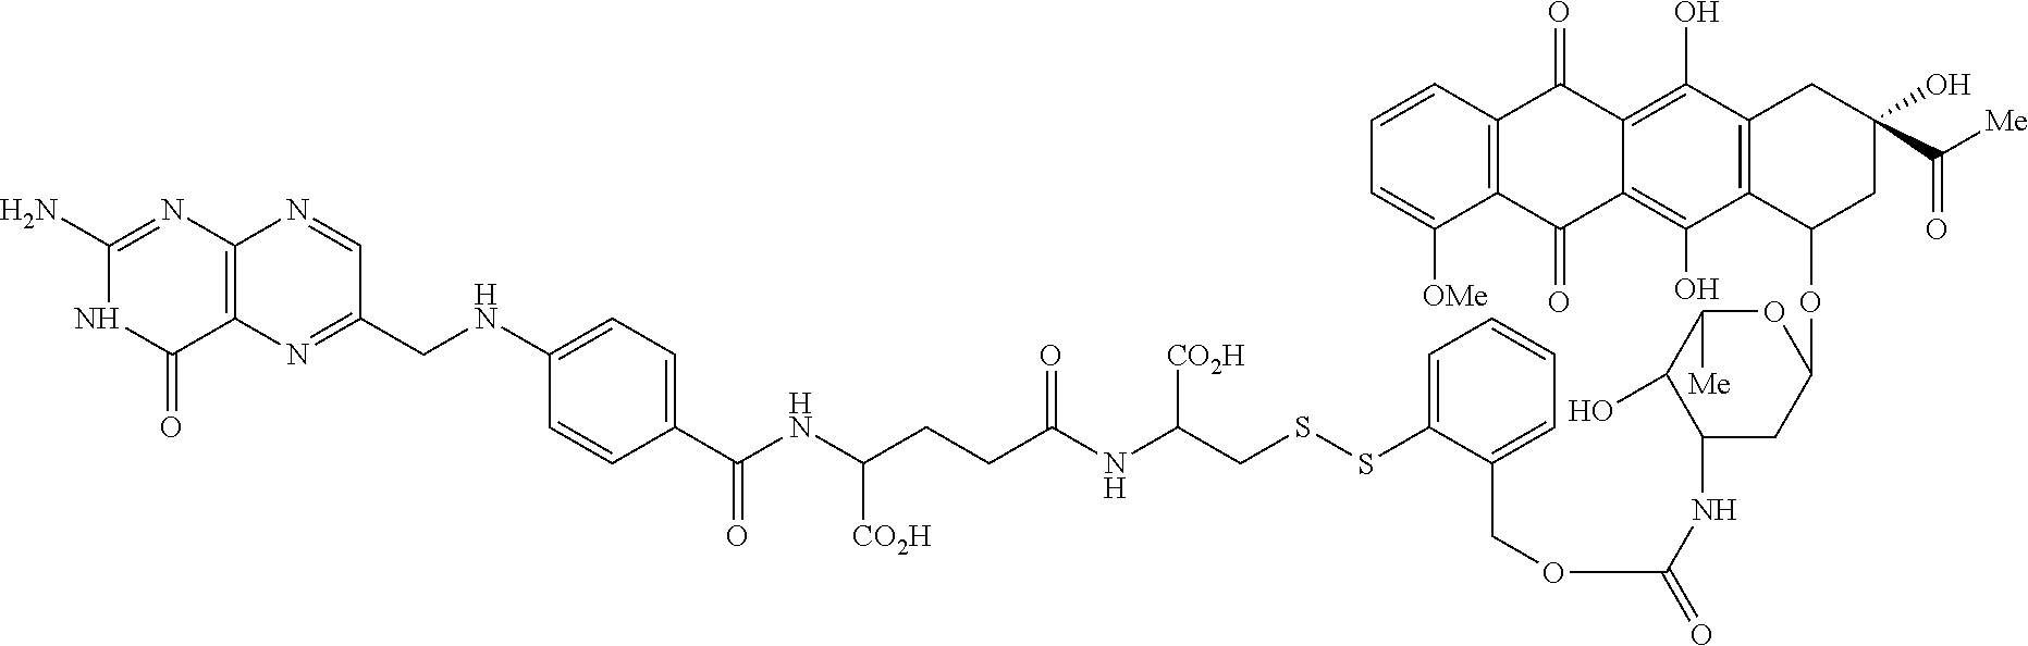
C12=C(N=C(CNC3=CC=C(C(NC(CCC(NC(CSSC4=CC=CC=C4COC(=O)NC4CC(OC5CC(C([Me])=O)(O)CC6=C5C(O)=C5C(=C6O)C(=O)C6=C(C5=O)C([OMe])=CC=C6)OC([Me])C4O)[CO2H])=O)[CO2H])=O)C=C3)C=N1)C(=O)NC(N)=N2
